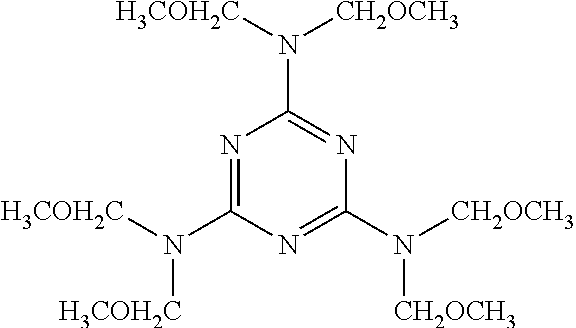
N1=C(N([H3COH2C])[H3COH2C])N=C(N([CH2OCH3])[CH2OCH3])N=C1N([H3COH2C])[CH2OCH3]
